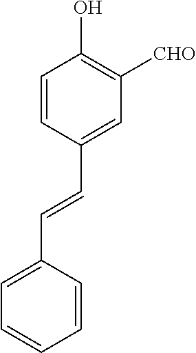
C1=CC(C=CC2=CC=CC=C2)=CC([CHO])=C1O
